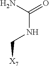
C(NC(=O)N)[X7]
